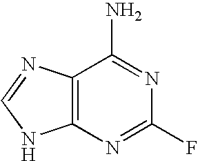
C12=C(N=C(F)N=C1N)NC=N2
